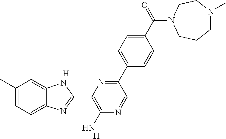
C1(C)=CC=C2C(=C1)NC(C1=C(N)N=CC(C3=CC=C(C(=O)N4CCCN(C)CC4)C=C3)=N1)=N2.[H].[H]
